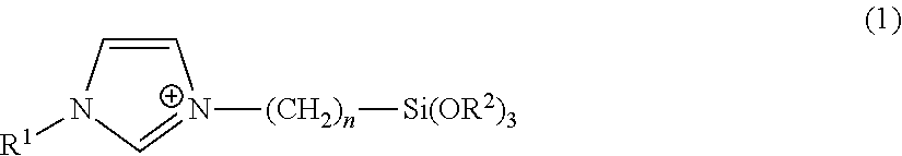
C1=CN([R1])C=[N+]1[(CH2)n][Si(OR2)3]
